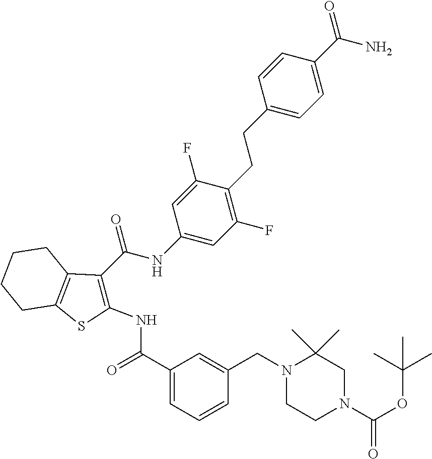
C1(CCC2=C(F)C=C(NC(=O)C3=C(NC(C4=CC=CC(CN5CCN(C(OC(C)(C)C)=O)CC5(C)C)=C4)=O)SC4=C3CCCC4)C=C2F)=CC=C(C(=O)N)C=C1
